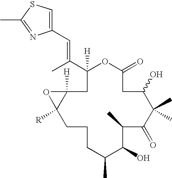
C1(C(C)=CC2=CSC(C)=N2)([H])OC(=O)CC(O)C(C)(C)C(=O)C(C)C(O)C(C)CCCC2([R])C([H])(C1)O2
